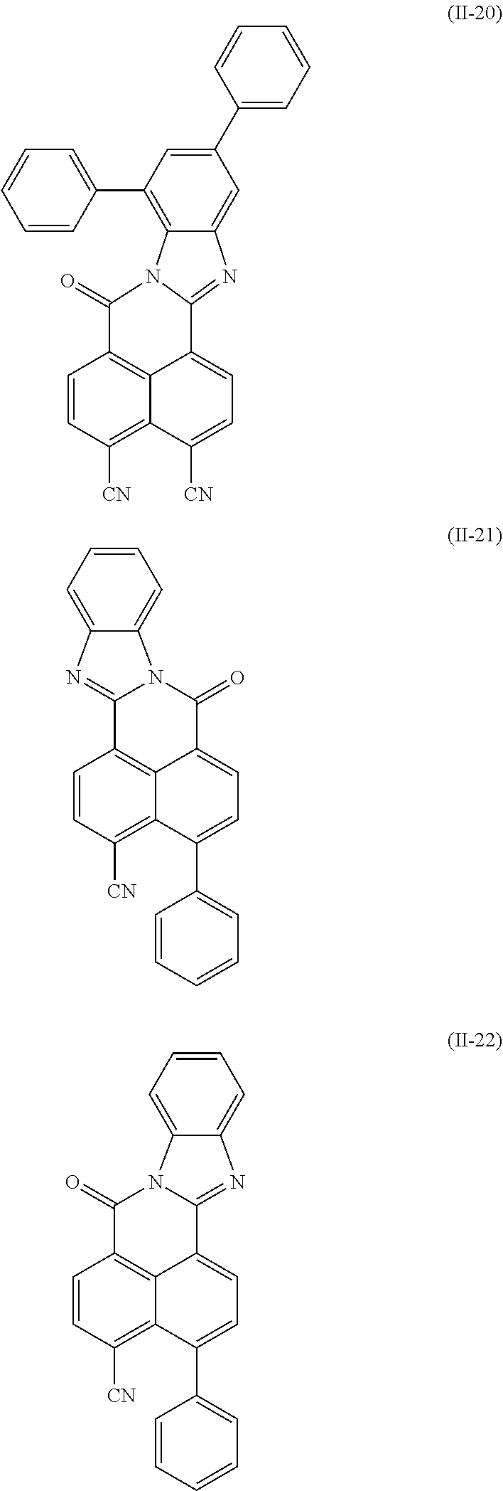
C1(C2=CC=CC=C2)=CC(C2=CC=CC=C2)=C2C(=C1)N=C1N2C(=O)C2=C3C1=CC=C([CN])C3=C([CN])C=C2.C1=CC=C2C(=C1)N1C(=O)C3=CC=C(C4=CC=CC=C4)C4=C([CN])C=CC(=C43)C1=N2.C1=CC=C2C(=C1)N1C(=O)C3=C4C(=C([CN])C=C3)C(C3=CC=CC=C3)=CC=C4C1=N2
